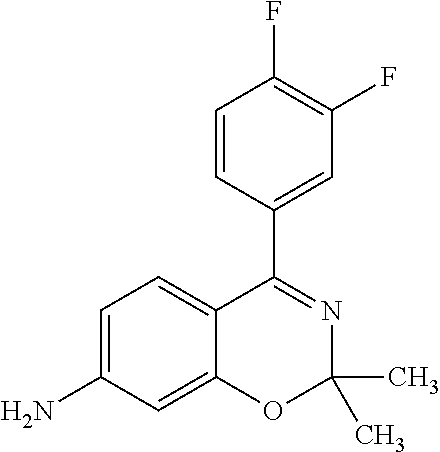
C1=CC(C2=NC(C)(C)OC3=CC(N)=CC=C23)=CC(F)=C1F
